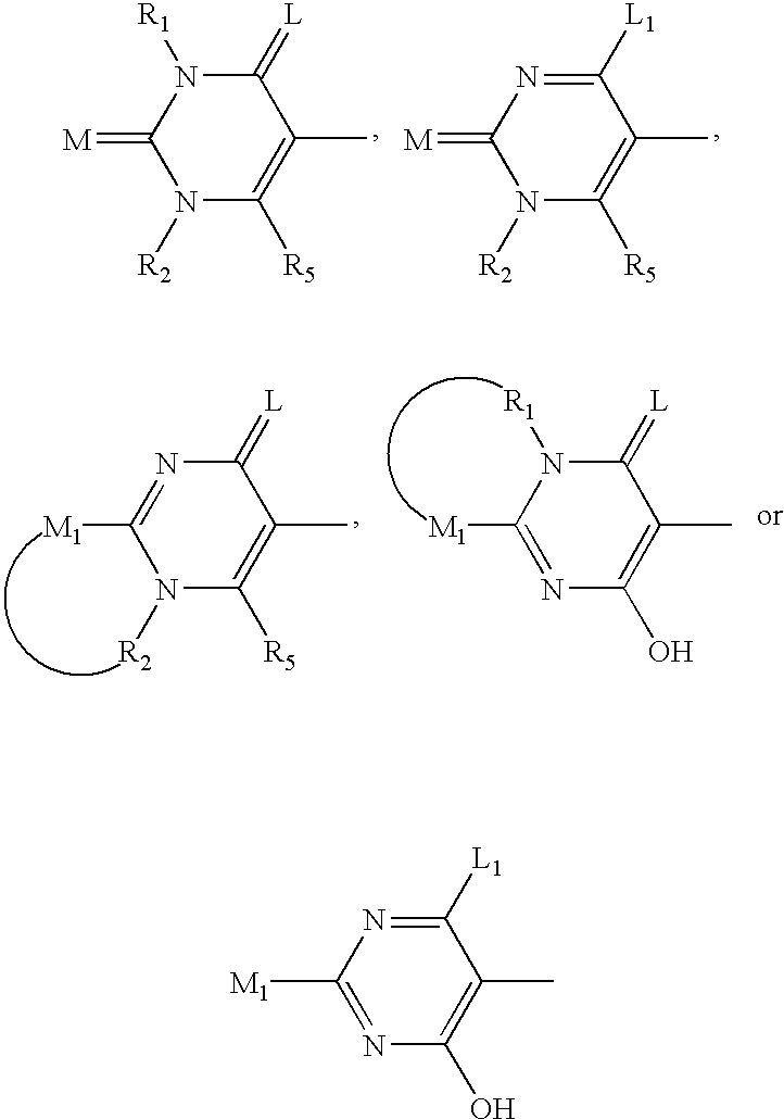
N1([R2])C([R5])=C(C)C(=[L])N([R1])C1=[M].N1([R2])C([R5])=C(C)C([L1])=NC1=[M].N1([R2])C([R5])=C(C)C(=[L])N=C1[M1].N1=C([M1])N([R1])C(=[L])C(C)=C1O.C1([L1])=NC([M1])=NC(O)=C1C
